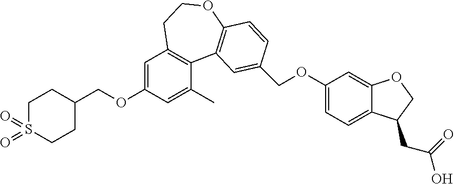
C1S(=O)(=O)CCC(COC2=CC3=C(C(C)=C2)C2=C(OCC3)C=CC(COC3=CC=C4C(=C3)OCC4CC(=O)O)=C2)C1
